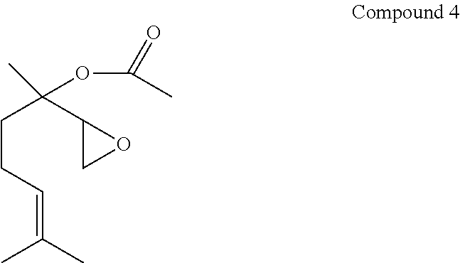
C(CC=C(C)C)C(OC(C)=O)(C1CO1)C
